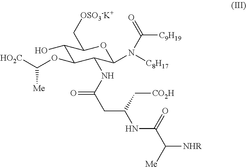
C1(O)C(OC([HO2C])[Me])C(NC(CC(NC(C([Me])[NHR])=O)C[CO2H])=O)C(N([C8H17])C(=O)[C9H19])OC1C[OSO3-K+]
